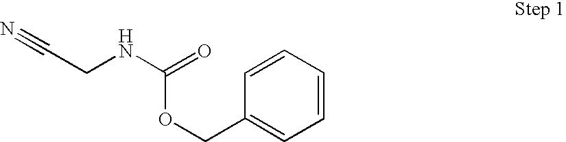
N#CCNC(=O)OCC1=CC=CC=C1
